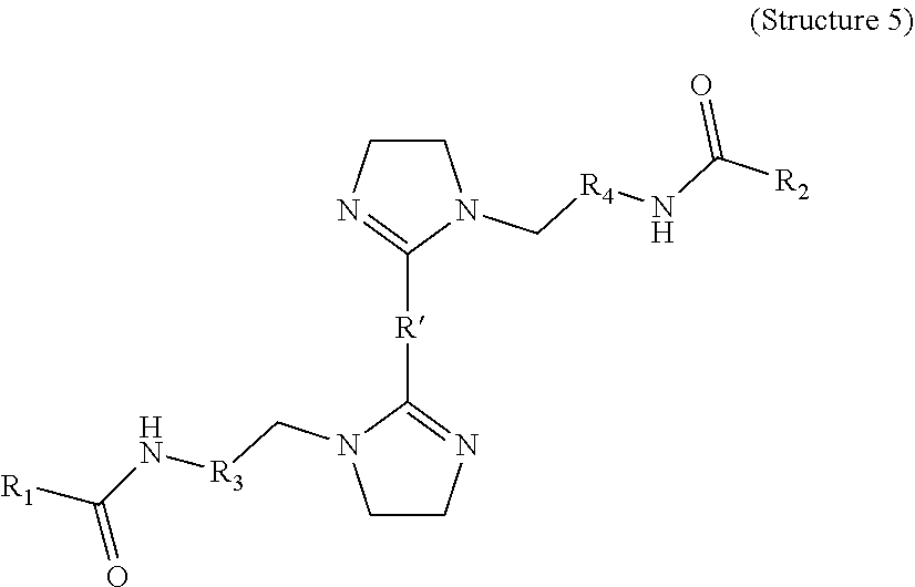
C1CN=C([R]C2=NCCN2C[R3]NC([R1])=O)N1C[R4]NC([R2])=O
